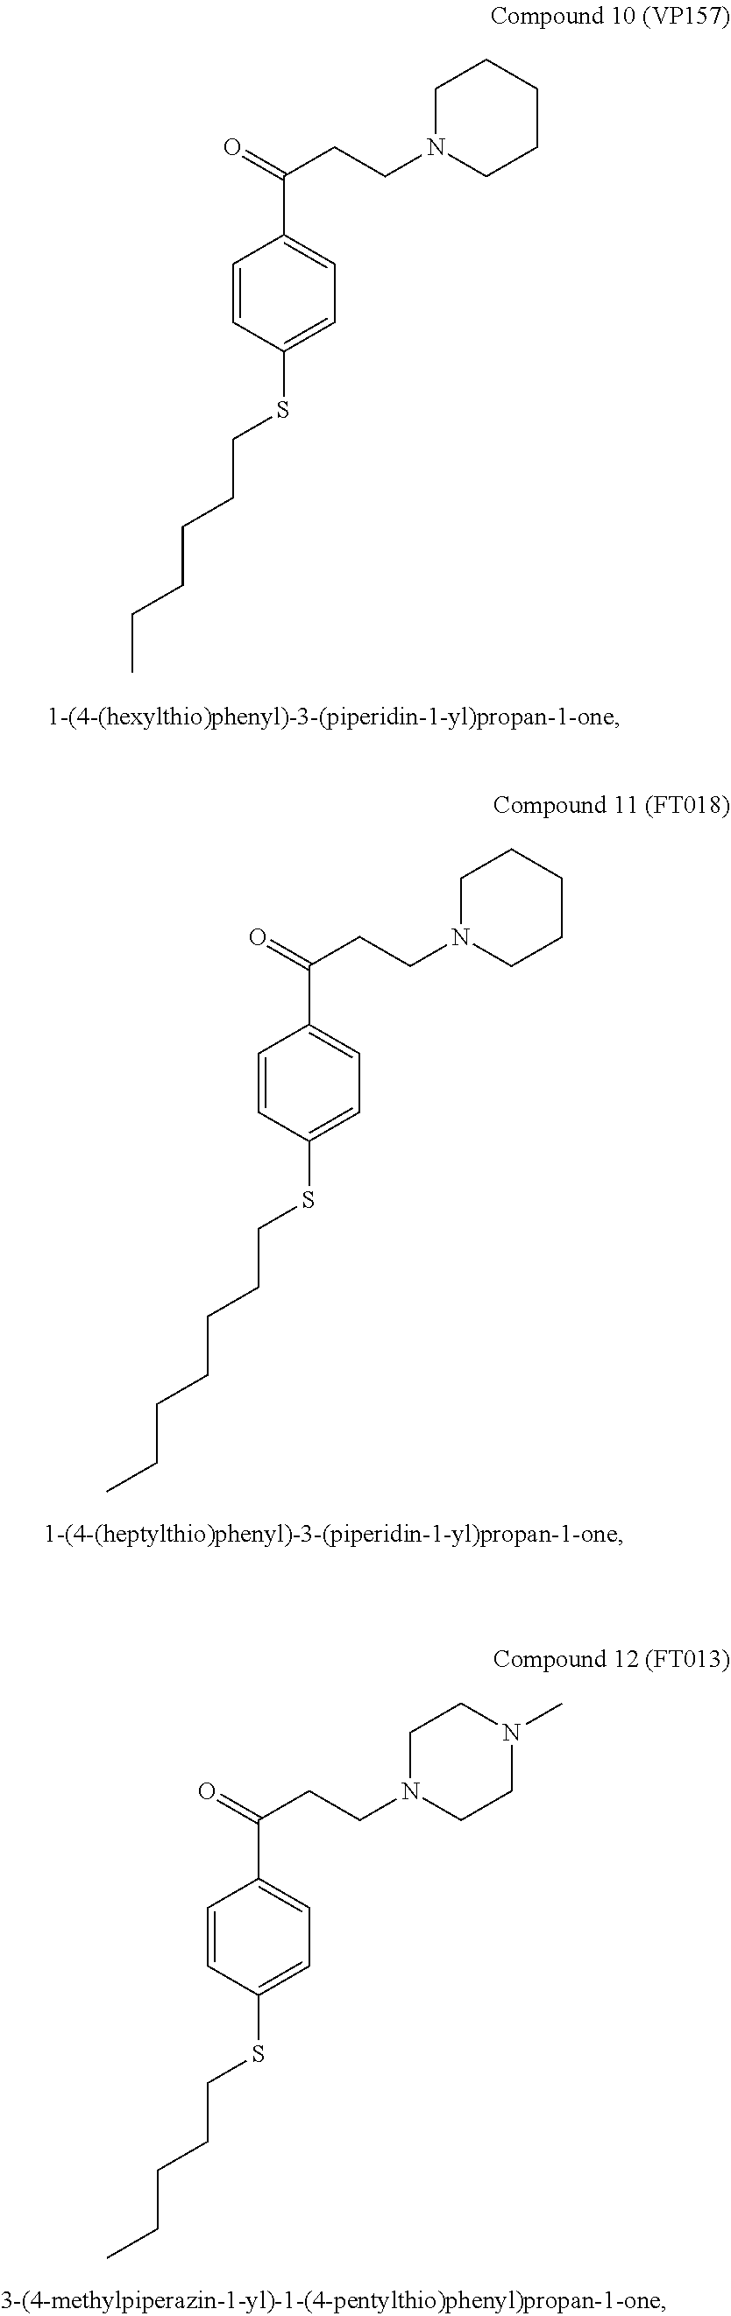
C1=CC(SCCCCCC)=CC=C1C(=O)CCN1CCCCC1.C1=CC(SCCCCCCC)=CC=C1C(=O)CCN1CCCCC1.C1=CC(SCCCCC)=CC=C1C(=O)CCN1CCN(C)CC1
